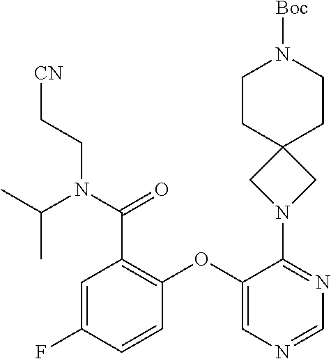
C1=C(F)C=CC(OC2=CN=CN=C2N2CC3(C2)CCN([Boc])CC3)=C1C(N(CC[CN])C(C)C)=O
